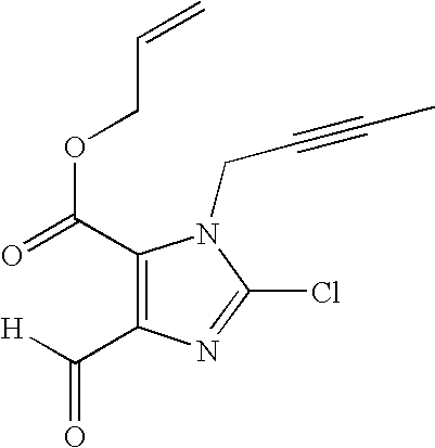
C1(C(=O)OCC=C)=C(C([H])=O)N=C(Cl)N1CC#CC
